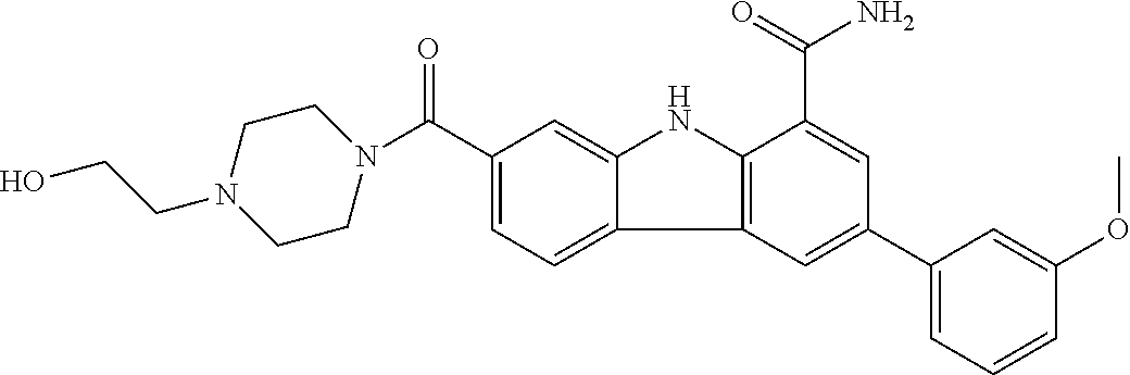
C1(C(=O)N2CCN(CCO)CC2)=CC=C2C(=C1)NC1=C2C=C(C2=CC=CC(OC)=C2)C=C1C(=O)N
